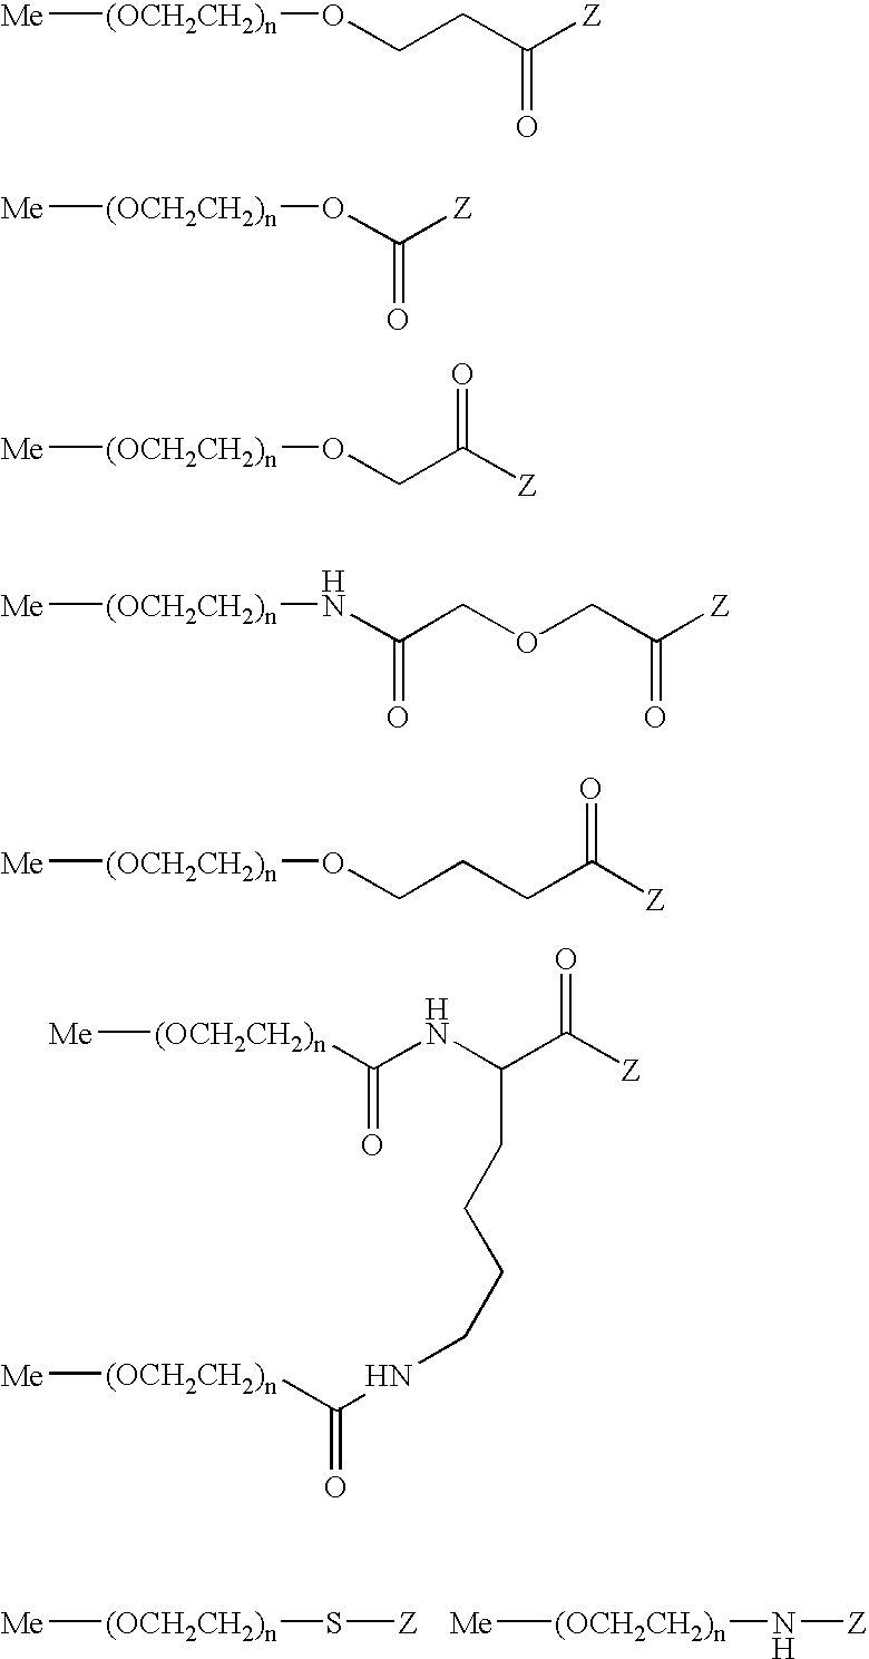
[(OCH2CH2)n]([Me])S[Z].[(OCH2CH2)n]([Me])N[Z].[Me][(OCH2CH2)n]OCCC([Z])=O.[Me][(OCH2CH2)n]OC([Z])=O.[Me][(OCH2CH2)n]OCC([Z])=O.[Me][(OCH2CH2)n]NC(=O)COCC([Z])=O.[Me][(OCH2CH2)n]OCCCC([Z])=O.[Me][(OCH2CH2)n]C(NC(C([Z])=O)CCCCNC([(OCH2CH2)n][Me])=O)=O
